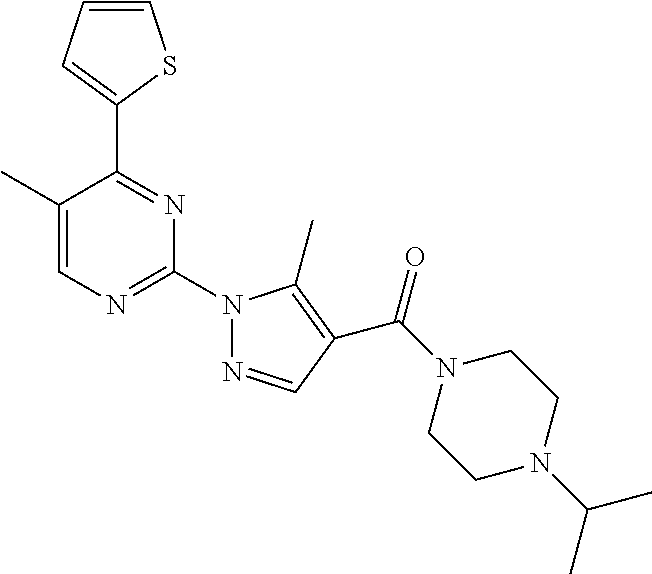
C1=CC=C(C2=NC(N3N=CC(C(N4CCN(C(C)C)CC4)=O)=C3C)=NC=C2C)S1
